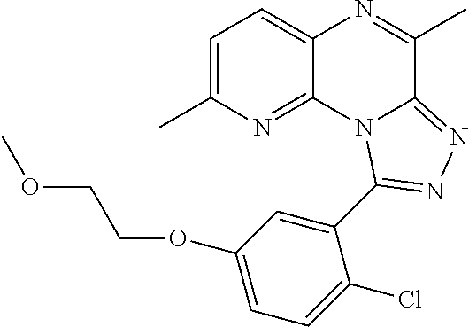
C1=C(C)N=C2C(=C1)N=C(C)C1=NN=C(C3=CC(OCCOC)=CC=C3Cl)N21
